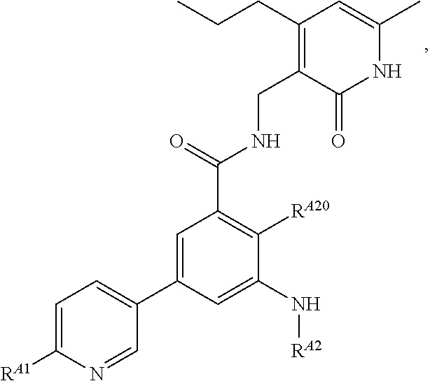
C1(CCC)=C(CNC(C2=C([RA20])C(N[RA2])=CC(C3=CC=C([RA1])N=C3)=C2)=O)C(=O)NC(C)=C1
